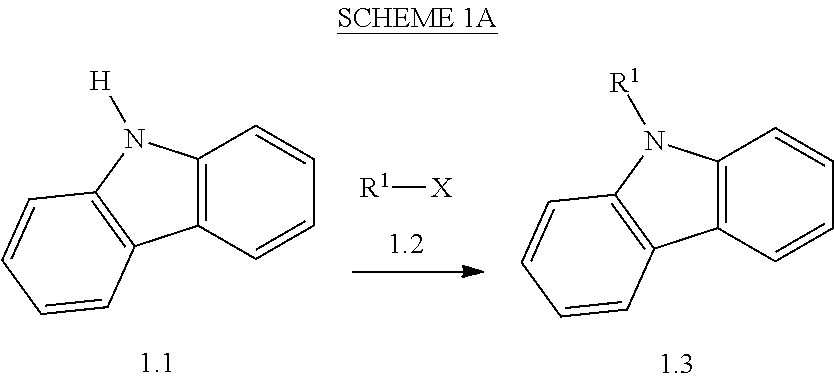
[R1][X].C12=C(C=CC=C1)C1=C(N2[R1])C=CC=C1.C12=C(C=CC=C1)C1=C(N2[H])C=CC=C1
